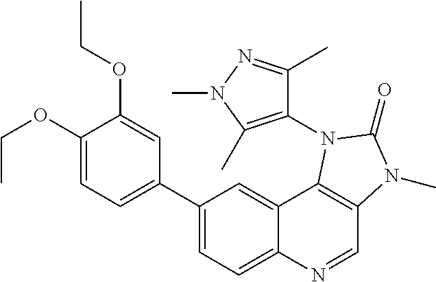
C1(OCC)=CC=C(C2=CC=C3C(=C2)C2=C(C=N3)N(C)C(=O)N2C2=C(C)N(C)N=C2C)C=C1OCC
